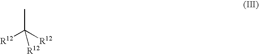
[R12]C([R12])(C)[R12]
